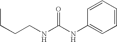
N(C(=O)NCCCC)C1=CC=CC=C1
